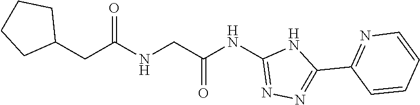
C(C(NC1=NN=C(C2=NC=CC=C2)N1)=O)NC(CC1CCCC1)=O
